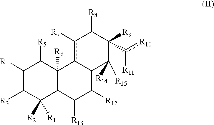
C1([R4])C([R3])C([R2])([R1])C2C([R6])(C1[R5])c1c([R7])C([R8])C([R9])(c([R11])[R10])C([R15])([R14])C1C([R12])C2[R13]
